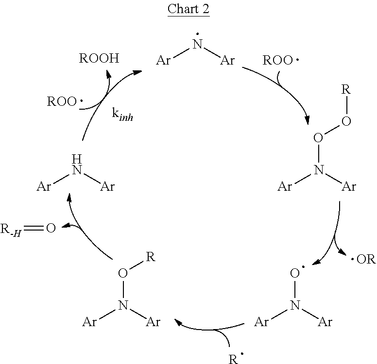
[Ar]N[Ar].[Ar]N([Ar])OO[R].[Ar]N([Ar])O.[Ar]N([Ar])O[R].[Ar]N[Ar].[ROOH].[R].[R-H]=O
